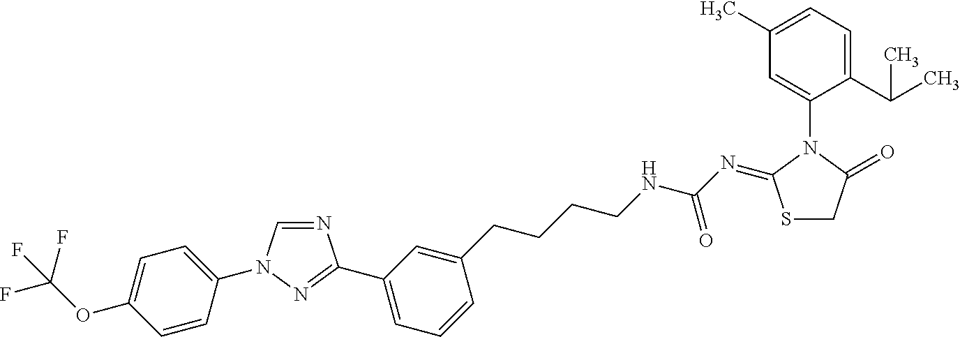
N1=CN(C2=CC=C(OC(F)(F)F)C=C2)N=C1C1=CC=CC(CCCCNC(N=C2SCC(=O)N2C2=CC(C)=CC=C2C(C)C)=O)=C1
